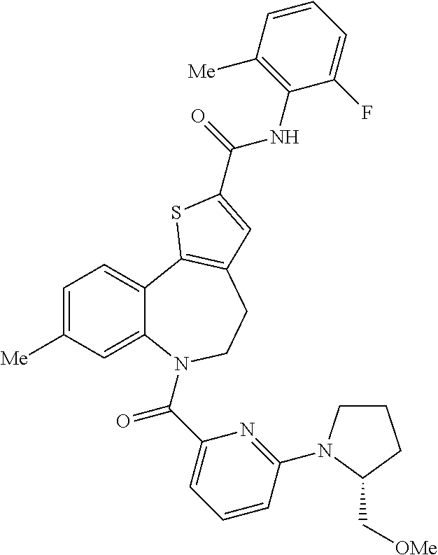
C1=C([Me])C=C2C(=C1)C1=C(CCN2C(C2=CC=CC(N3CCCC3C[OMe])=N2)=O)C=C(C(=O)NC2=C([Me])C=CC=C2F)S1
